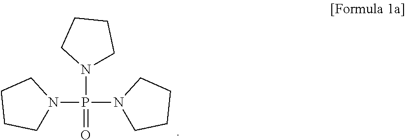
N1(P(N2CCCC2)(N2CCCC2)=O)CCCC1
